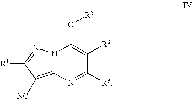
N12C(=C([NC])C([R1])=N1)N=C([R3])C([R2])=C2O[R5]
